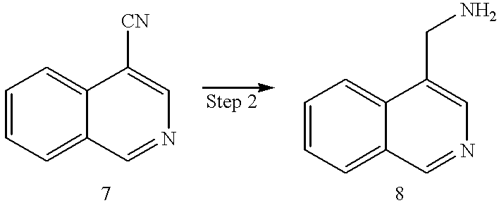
C1=CC=C2C(=C1)C([CN])=CN=C2.C1=CC=C2C(=C1)C(CN)=CN=C2
